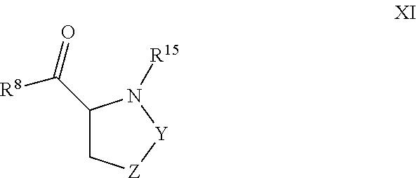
C1(C([R8])=O)C[Z][Y]N1[R15]
